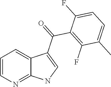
C1=CN=C2C(=C1)C(C(=O)C1=C(F)C(C)=CC=C1F)=CN2
